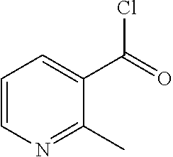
C1=CN=C(C)C(C(=O)Cl)=C1
